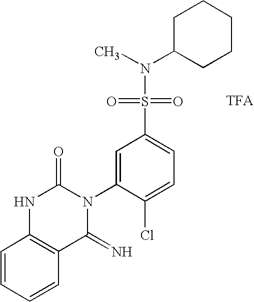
C1=CC=CC2=C1NC(=O)N(C1=CC(S(N(C3CCCCC3)C)(=O)=O)=CC=C1Cl)C2=N
